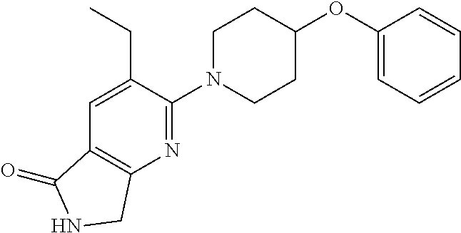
C1(OC2CCN(C3=NC4=C(C=C3CC)C(=O)NC4)CC2)=CC=CC=C1
